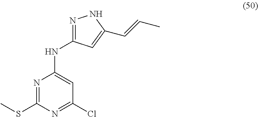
N1=C(SC)N=C(Cl)C=C1NC1=NNC(C=CC)=C1
